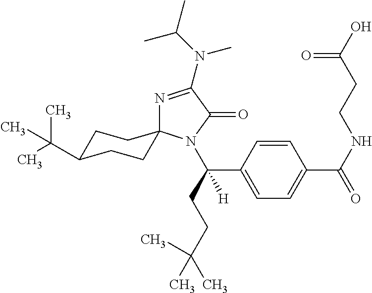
C1=CC(C(CCC(C)(C)C)([H])N2C(=O)C(N(C)C(C)C)=NC23CCC(C(C)(C)C)CC3)=CC=C1C(NCCC(O)=O)=O
